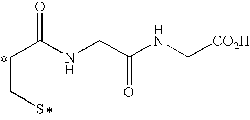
C(C(NCC(NC[CO2H])=O)=O)CS
